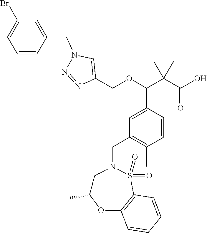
C(C1=C(C)C=CC(C(OCC2=CN(CC3=CC(Br)=CC=C3)N=N2)C(C(O)=O)(C)C)=C1)N1CC(C)OC2=C(S1(=O)=O)C=CC=C2
